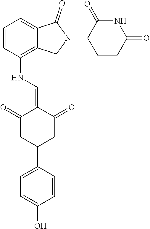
C1=CC(NC=C2C(=O)CC(C3=CC=C(O)C=C3)CC2=O)=C2C(=C1)C(=O)N(C1CCC(=O)NC1=O)C2
